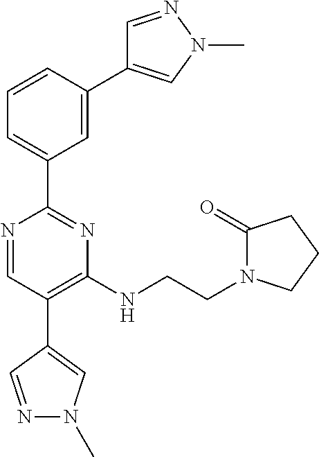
N1=CC(C2=CN(C)N=C2)=C(NCCN2C(=O)CCC2)N=C1C1=CC=CC(C2=CN(C)N=C2)=C1
